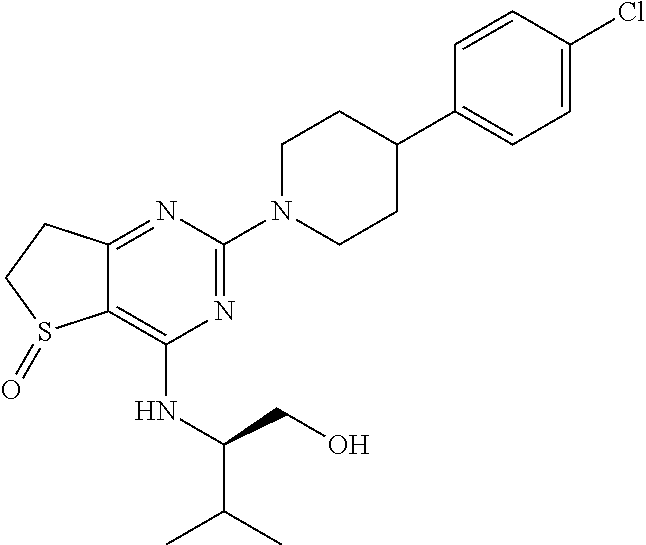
N1=C(N2CCC(C3=CC=C(Cl)C=C3)CC2)N=C2C(=C1NC(C(C)C)CO)S(=O)CC2
